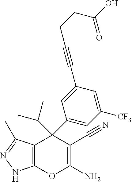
C12=C(C(C)=NN1)C(C1=CC([CF3])=CC(C#CCCC(O)=O)=C1)(C(C)C)C(C#N)=C(N)O2
